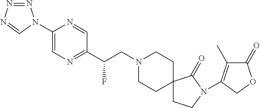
C1(N2N=NN=C2)=CN=C(C(CN2CCC3(CC2)CCN(C2=C(C)C(=O)OC2)C3=O)F)C=N1
